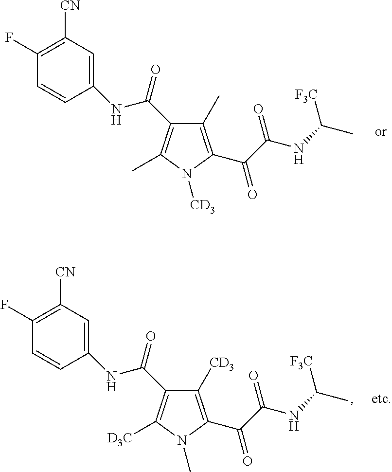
C1(F)=C([CN])C=C(NC(C2=C(C)N([CD3])C(C(C(NC(C)[F3C])=O)=O)=C2C)=O)C=C1.C1(F)=C([CN])C=C(NC(C2=C([D3C])N(C)C(C(C(NC(C)[F3C])=O)=O)=C2[CD3])=O)C=C1
